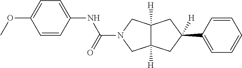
COC1=CC=C(NC(=O)N2CC3([H])C([H])(C2)CC([H])(C2=CC=CC=C2)C3)C=C1
